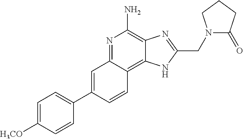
C1=C(C2=CC=C([H3CO])C=C2)C=CC2=C3C(=C(N)N=C12)N=C(CN1C(=O)CCC1)N3
